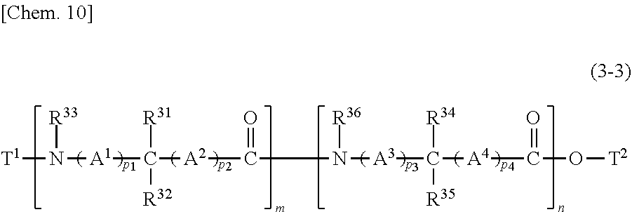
[T1]N([R33])[A1]C([R31])([R32])[A2]C(=O)CN([R36])[A3]C([R34])([R35])[A4]C(O[T2])=O
